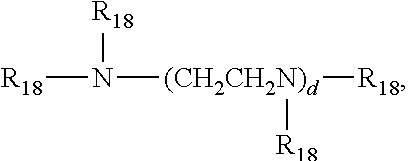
[R18]N([R18])[(CH2CH2N)d]([R18])[R18]
